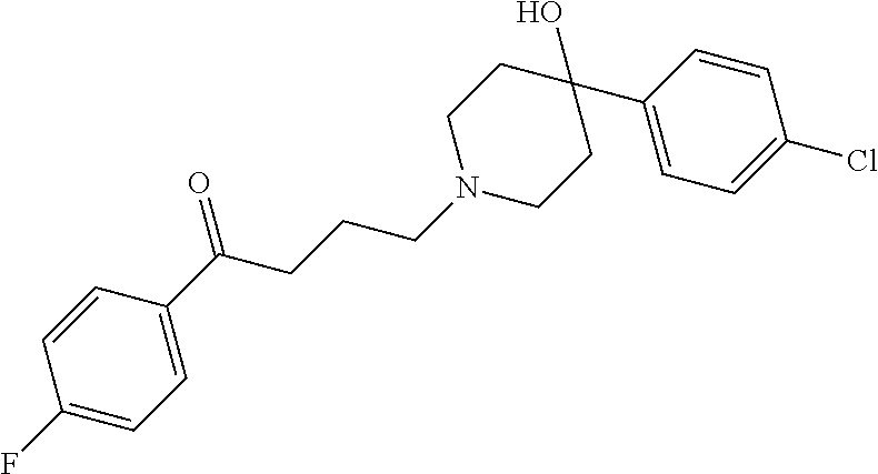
C1(C(CCCN2CCC(C3=CC=C(Cl)C=C3)(O)CC2)=O)=CC=C(F)C=C1
